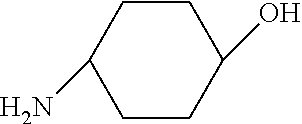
C1CC(O)CCC1N
